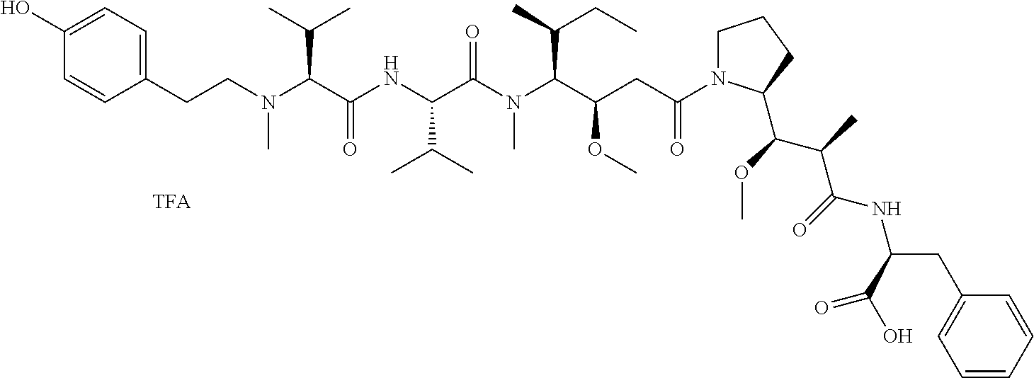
C1(CCN(C(C(NC(C(N(C(C(CC(=O)N2CCCC2C(C(C)C(=O)NC(C(=O)O)CC2=CC=CC=C2)OC)OC)C(C)CC)C)=O)C(C)C)=O)C(C)C)C)=CC=C(O)C=C1
